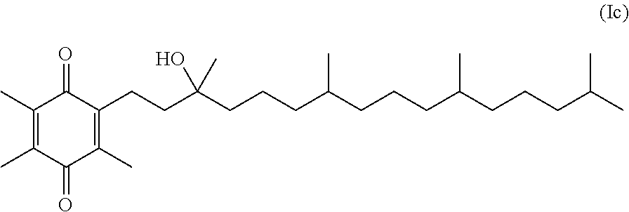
C1(C)=C(C)C(=O)C(C)=C(CCC(CCCC(CCCC(CCCC(C)C)C)C)(C)O)C1=O
